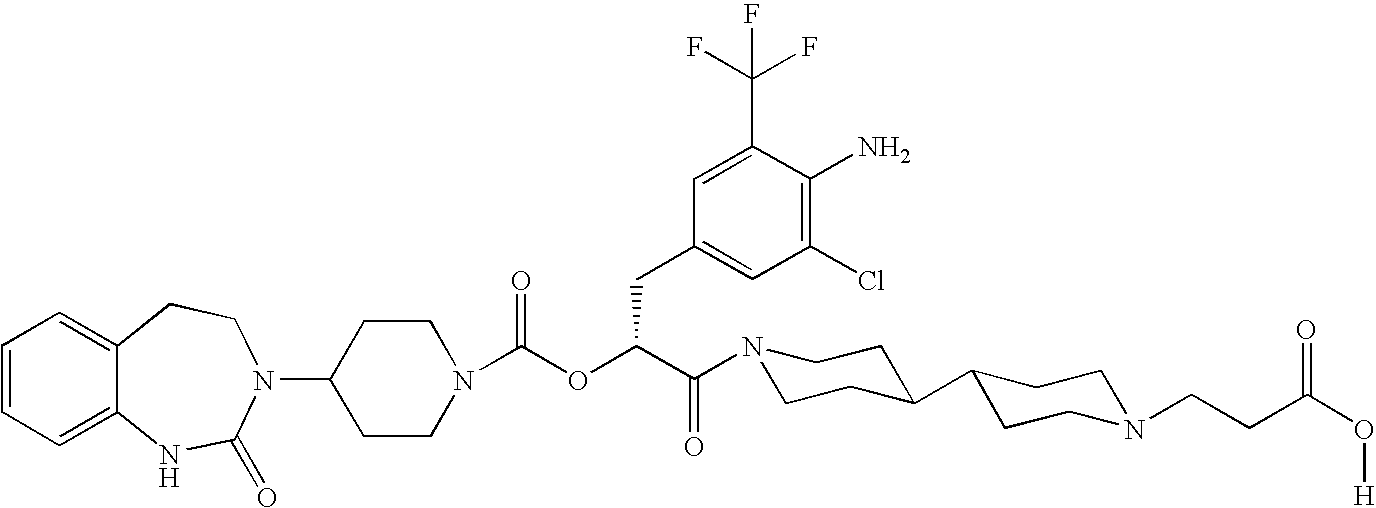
C1(N2C(=O)NC3=CC=CC=C3CC2)CCN(C(OC(C(=O)N2CCC(C3CCN(CCC(O[H])=O)CC3)CC2)CC2=CC(Cl)=C(N)C(C(F)(F)F)=C2)=O)CC1
